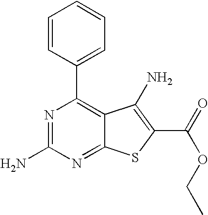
C1=CC(C2=C3C(=NC(N)=N2)SC(C(=O)OCC)=C3N)=CC=C1
